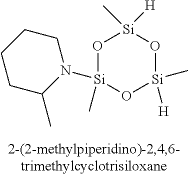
O1[Si](C)(N2CCCCC2C)O[Si]([H])(C)O[Si]1(C)[H]
